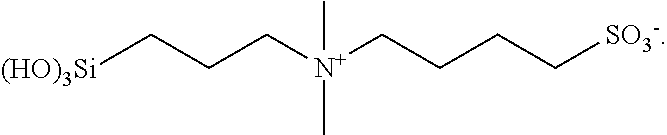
[(HO)3Si]CCC[N+](CCCC[SO3-])(C)C
